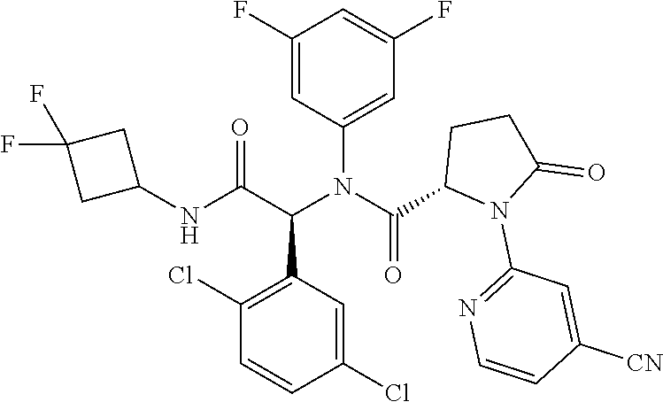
C1(Cl)=CC(C(C(NC2CC(F)(F)C2)=O)N(C(C2N(C3=NC=CC([CN])=C3)C(=O)CC2)=O)C2=CC(F)=CC(F)=C2)=C(Cl)C=C1
